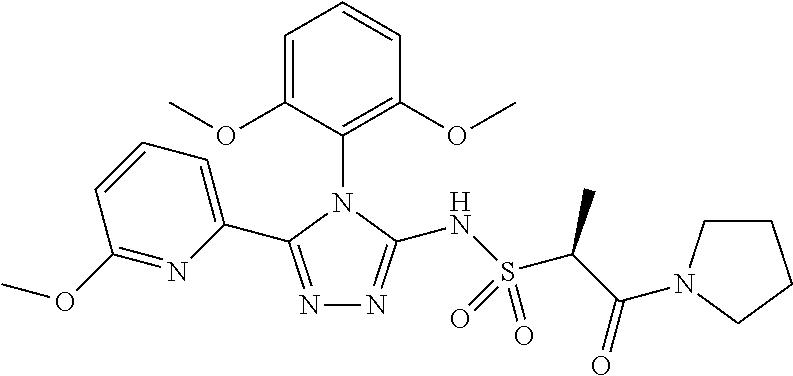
N1=C(C2=CC=CC(OC)=N2)N(C2=C(OC)C=CC=C2OC)C(NS(C(C(=O)N2CCCC2)C)(=O)=O)=N1
